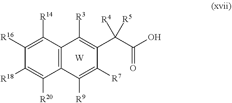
[W].C12=C(C([R9])=C([R7])C(C(C(O)=O)([R4])[R5])=C1[R3])C([R20])=C([R18])C([R16])=C2[R14]
